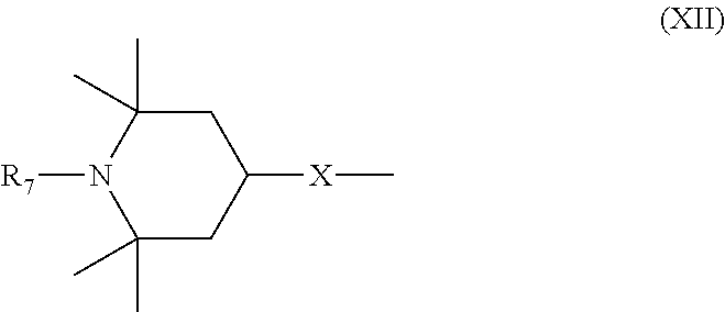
C1([X]C)CC(C)(C)N([R7])C(C)(C)C1
